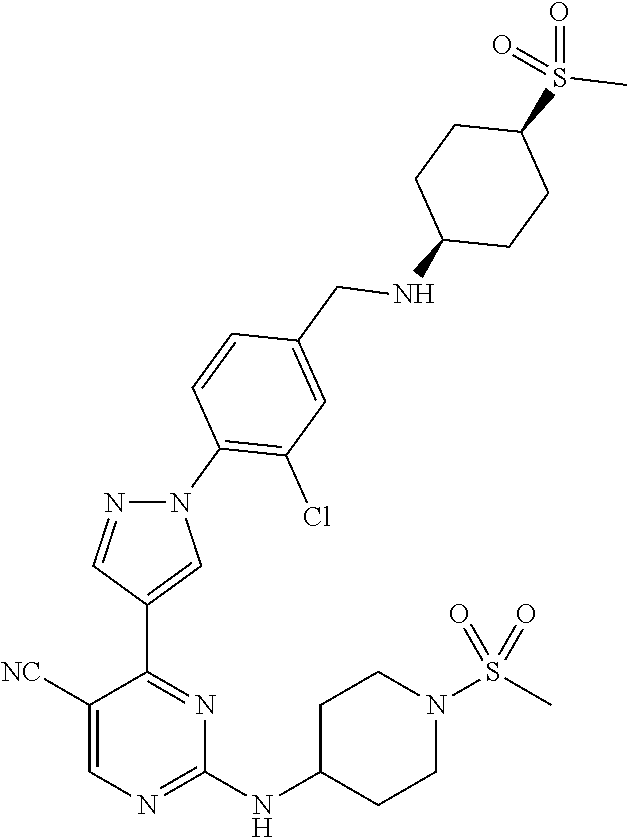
C1(NC2CCN(S(C)(=O)=O)CC2)=NC=C([NC])C(C2=CN(C3=C(Cl)C=C(CNC4CCC(S(=O)(C)=O)CC4)C=C3)N=C2)=N1
